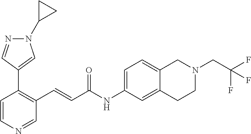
C1=CN=CC(C=CC(NC2=CC=C3C(=C2)CCN(CC(F)(F)F)C3)=O)=C1C1=CN(C2CC2)N=C1
